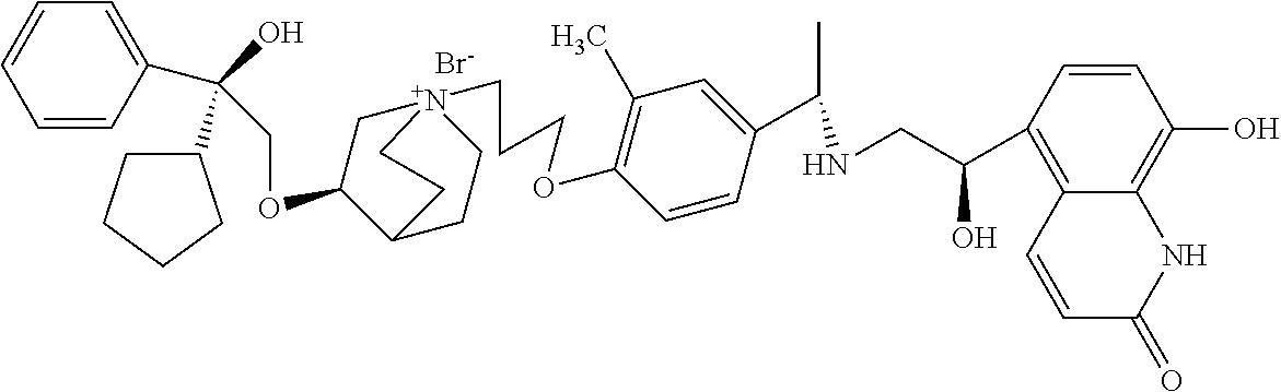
[Br-].C(OC1C[N+]2(CCCOC3=C(C)C=C(C(C)NCC(C4=C5C(=C(O)C=C4)NC(=O)C=C5)O)C=C3)CCC1CC2)C(O)(C1CCCC1)C1=CC=CC=C1
